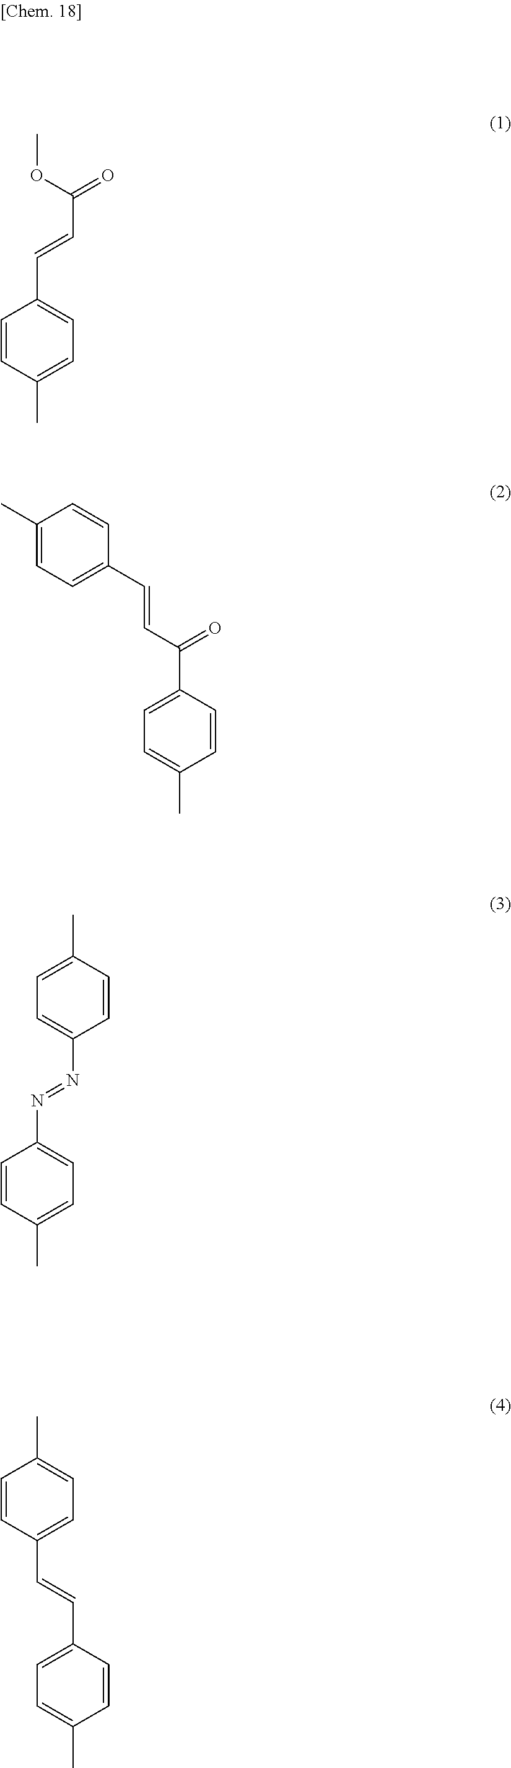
C1=CC(C)=CC=C1C=CC(=O)OC.C1=CC(C)=CC=C1N=NC1=CC=C(C)C=C1.C1=C(C(=O)C=CC2=CC=C(C)C=C2)C=CC(C)=C1.C1=CC(C=CC2=CC=C(C)C=C2)=CC=C1C
